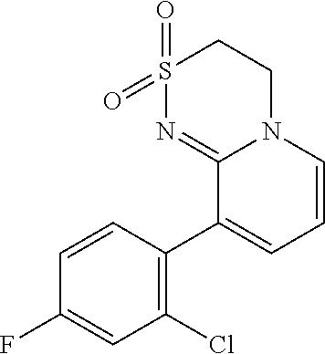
C1(Cl)=C(C2=CC=CN3C2=NS(=O)(=O)CC3)C=CC(F)=C1
